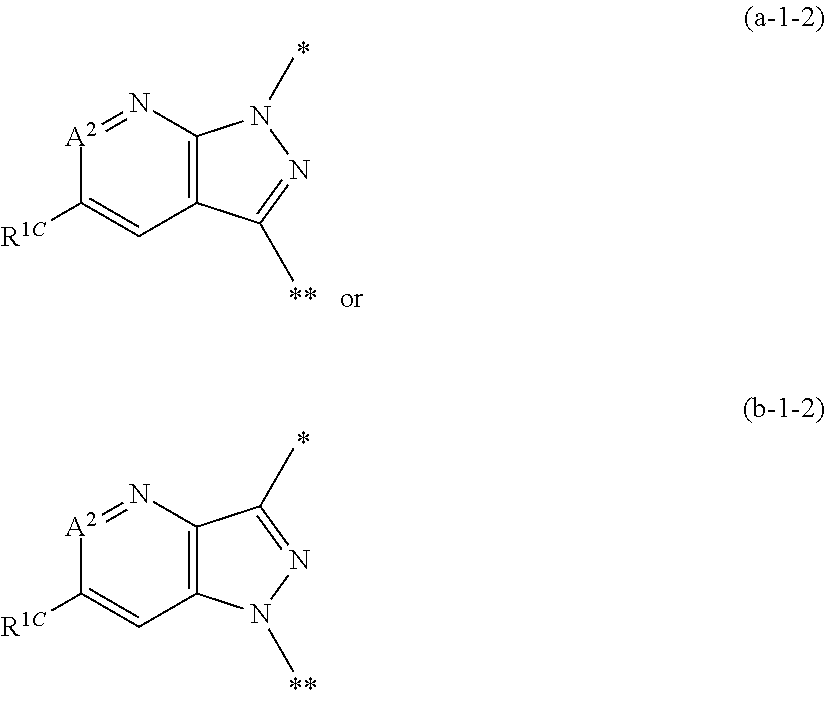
C12=C(N=[A2]C([R1C])=C1)N(C)N=C2C.C12=C(N=[A2]C([R1C])=C1)C(C)=NN2C
